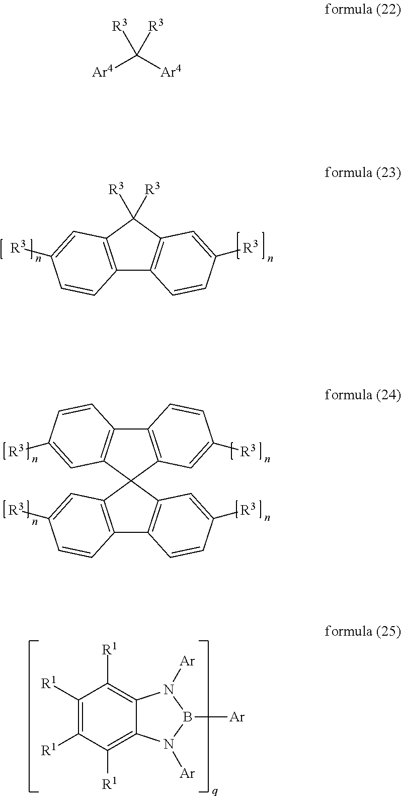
C12=C(C=C([R3])C=C1)C1(C3=C2C=CC([R3])=C3)C2=C(C3=C1C=C([R3])C=C3)C=CC([R3])=C2.C1([R1])=C([R1])C([R1])=C2C(=C1[R1])N([Ar])B([Ar])N2[Ar].C12=C(C([R3])([R3])C3=C1C=CC([R3])=C3)C=C([R3])C=C2.[R3]C([R3])([Ar4])[Ar4]
